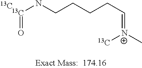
[13C](NCCCCC=[N+](C)[13C])=O.[13C]
